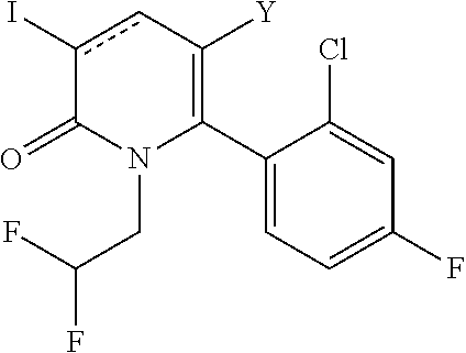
C1(C2=C([Y])cc(I)C(=O)N2CC(F)F)=CC=C(F)C=C1Cl
